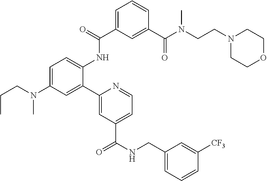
C1=C(N(CCC)C)C=C(C2=CC(C(NCC3=CC=CC([CF3])=C3)=O)=CC=N2)C(NC(C2=CC=CC(C(N(CCN3CCOCC3)C)=O)=C2)=O)=C1
